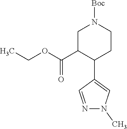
C(C1C(C2=CN(C)N=C2)CCN([Boc])C1)(=O)OCC
